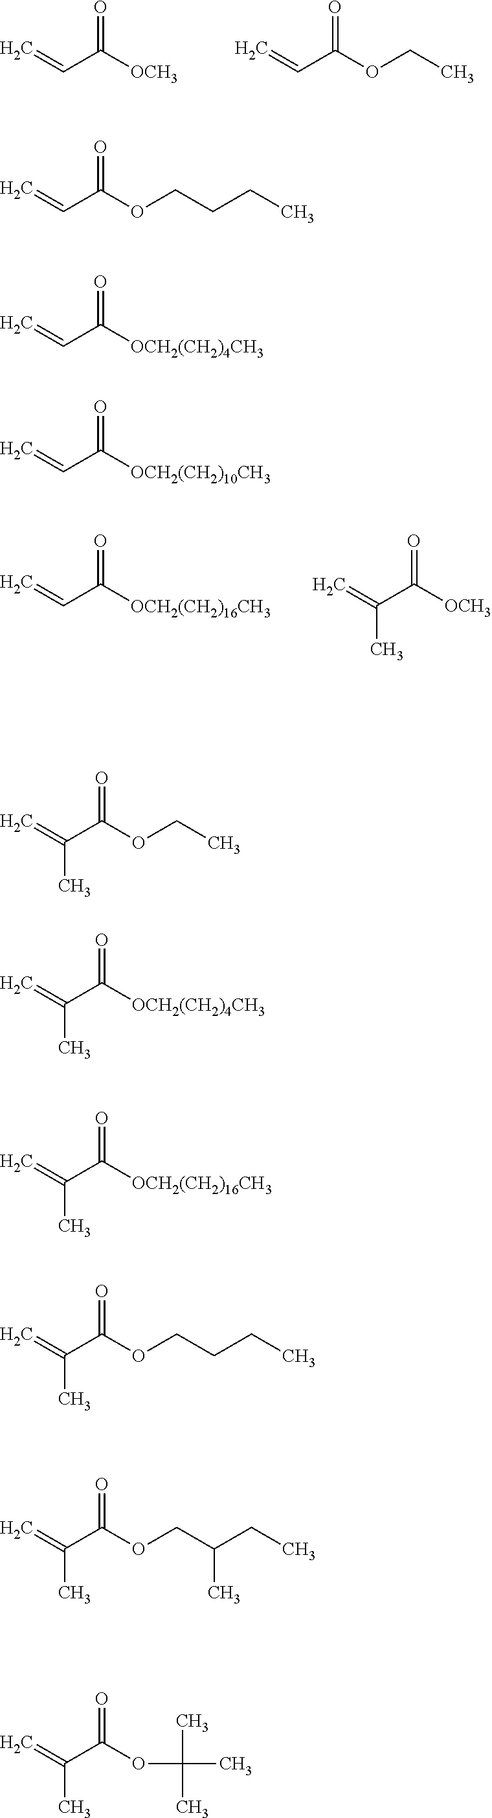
C=CC([OCH3])=O.C=CC(OCC)=O.C=CC([OCH2(CH2)16CH3])=O.C=C(C([OCH3])=O)C.C=CC(OCCCC)=O.C=CC([OCH2(CH2)4CH3])=O.C=CC([OCH2(CH2)10CH3])=O.C=C(C(OCC)=O)C.C=C(C([OCH2(CH2)4CH3])=O)C.C=C(C([OCH2(CH2)16CH3])=O)C.C=C(C(OCCCC)=O)C.C=C(C(OCC(CC)C)=O)C.C=C(C(OC(C)(C)C)=O)C
